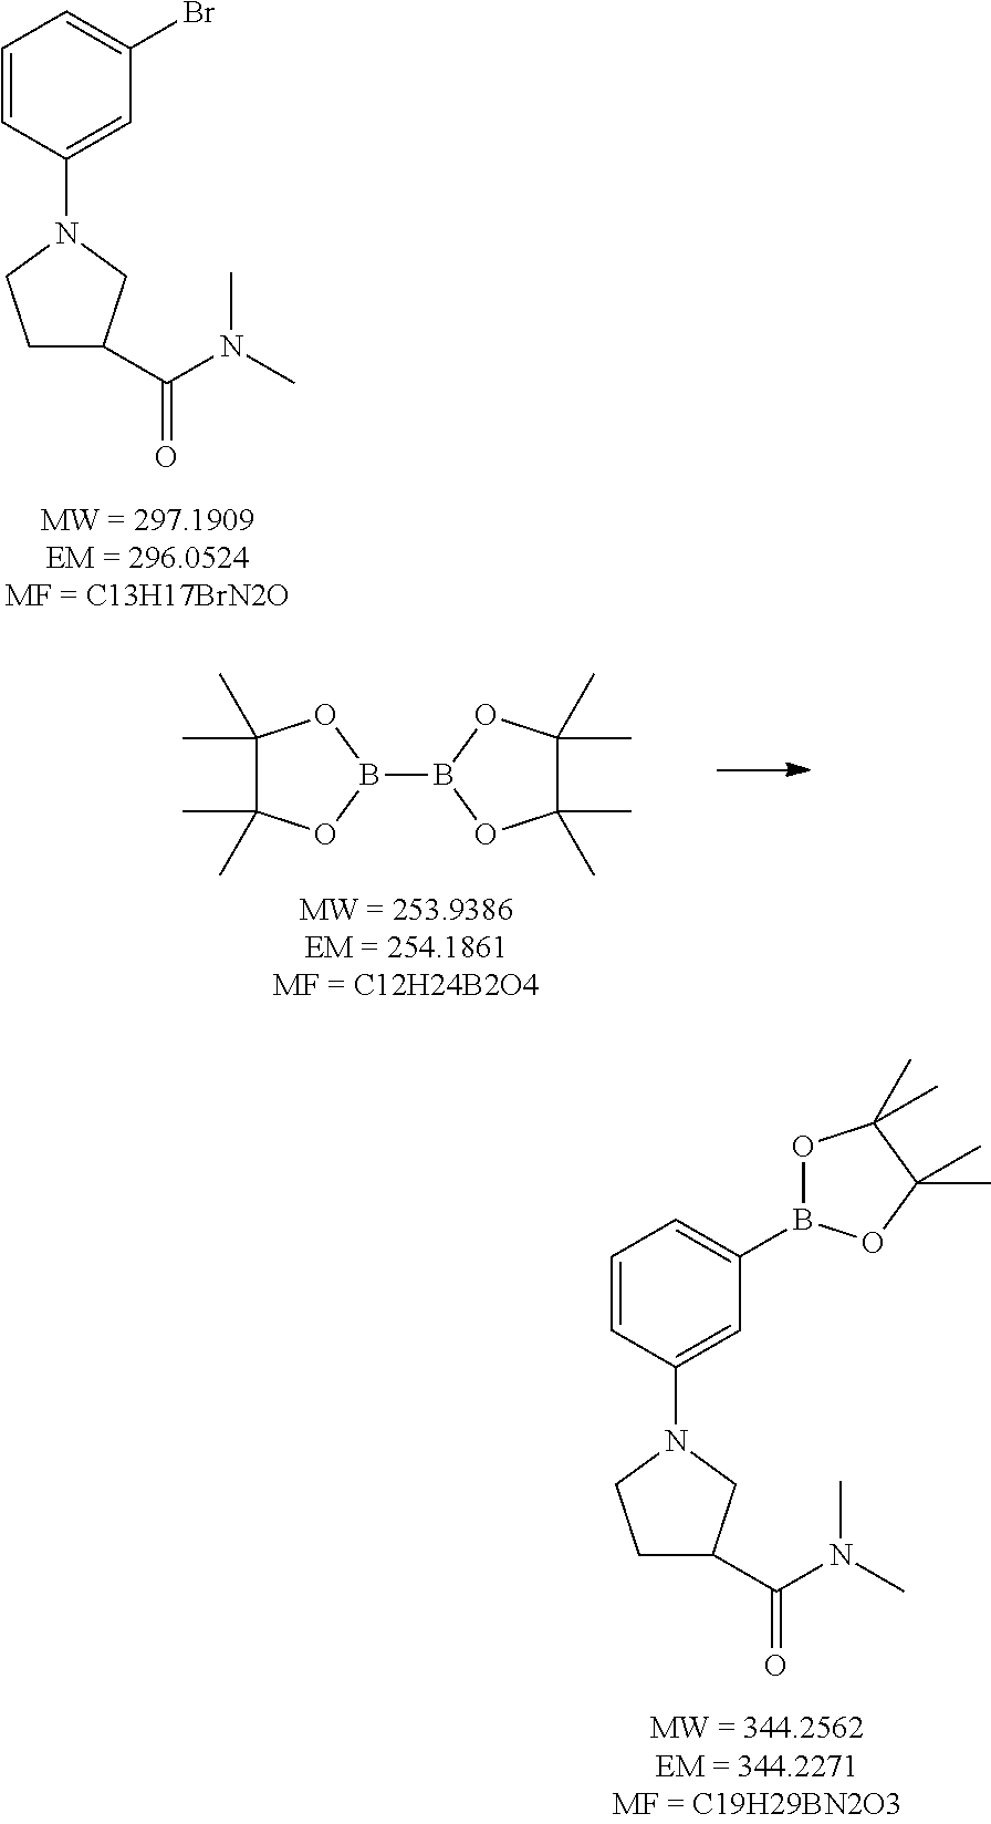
C1=CC(N2CC(C(N(C)C)=O)CC2)=CC(Br)=C1.C1=CC(N2CC(C(N(C)C)=O)CC2)=CC(B2OC(C)(C)C(C)(C)O2)=C1.C1(C)(C)C(C)(C)OB(B2OC(C)(C)C(C)(C)O2)O1
